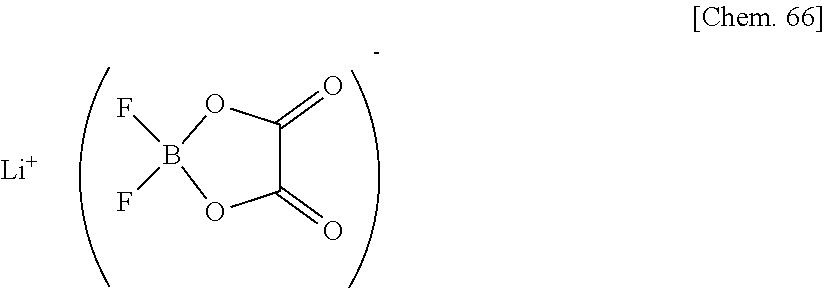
O1C(=O)C(=O)OB1(F)F.[Li]
